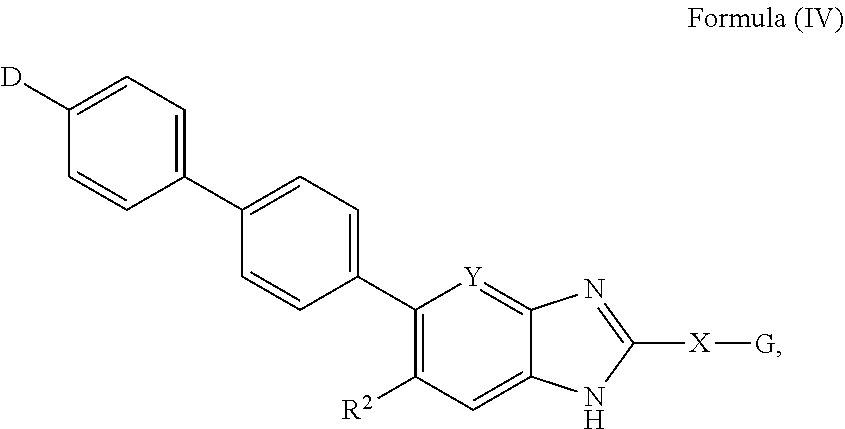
C1(C2=C([R2])C=C3C(=[Y]2)N=C([X][G])N3)=CC=C(C2=CC=C([D])C=C2)C=C1
